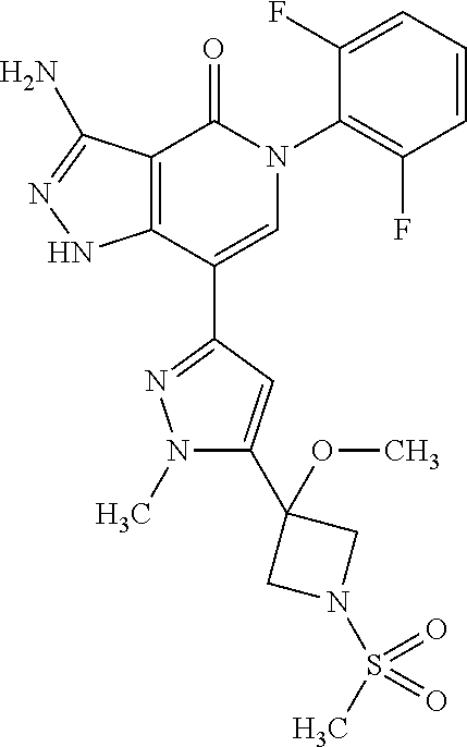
C12=C(C(C3=NN(C)C(C4(OC)CN(S(=O)(C)=O)C4)=C3)=CN(C3=C(F)C=CC=C3F)C1=O)NN=C2N
